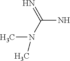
N=C(N)N(C)C
